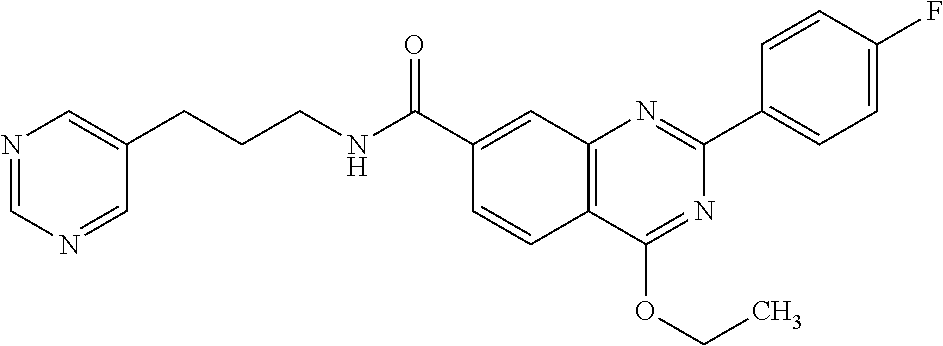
C1(C(NCCCC2=CN=CN=C2)=O)=CC2=C(C=C1)C(OCC)=NC(C1=CC=C(F)C=C1)=N2
